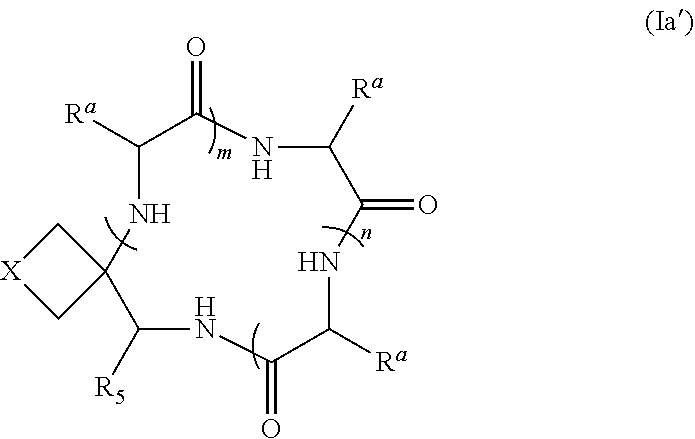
[Ra]C1C(=O)NC([Ra])C(=O)NC([Ra])C(=O)NC([R5])C2(N1)C[X]C2
